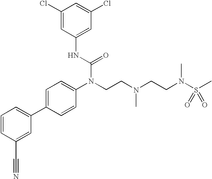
C1=CC(C#N)=CC(C2=CC=C(N(CCN(CCN(S(C)(=O)=O)C)C)C(=O)NC3=CC(Cl)=CC(Cl)=C3)C=C2)=C1
